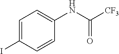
C1=C(I)C=CC(NC([CF3])=O)=C1
